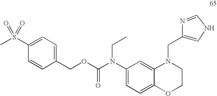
C1=C(N(C(OCC2=CC=C(S(C)(=O)=O)C=C2)=O)CC)C=C2C(=C1)OCCN2CC1=CNC=N1
